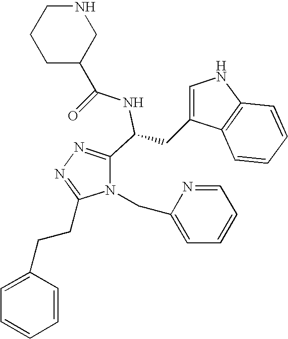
C1=CC(CCC2=NN=C(C(NC(=O)C3CNCCC3)CC3=CNC4=C3C=CC=C4)N2CC2=CC=CC=N2)=CC=C1
